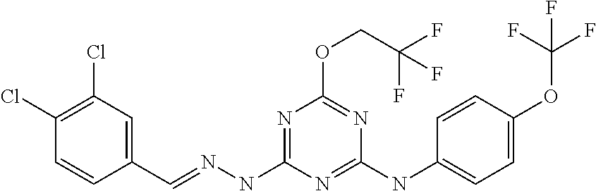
C1(C=NNC2=NC(OCC(F)(F)F)=NC(NC3=CC=C(OC(F)(F)F)C=C3)=N2)=CC(Cl)=C(Cl)C=C1
